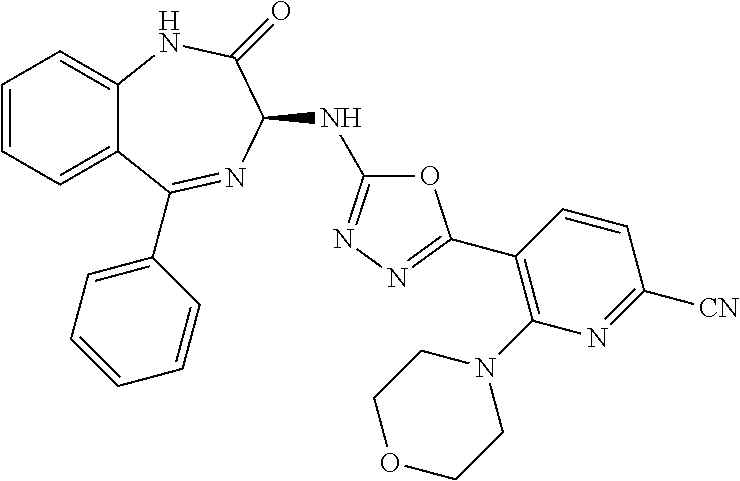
C1=CC=C2C(=C1)NC(=O)C(NC1=NN=C(C3=C(N4CCOCC4)N=C([CN])C=C3)O1)N=C2C1=CC=CC=C1
